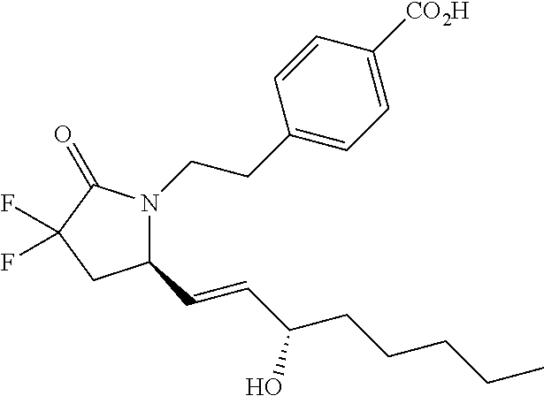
C(CCCC)C(O)C=CC1N(CCC2=CC=C([CO2H])C=C2)C(=O)C(F)(F)C1
